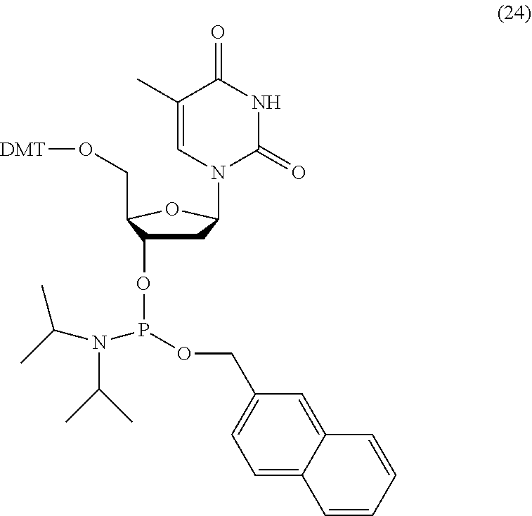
C1C(OP(OCC2=CC=C3C(=C2)C=CC=C3)N(C(C)C)C(C)C)C(CO[DMT])OC1N1C(=O)NC(=O)C(C)=C1
